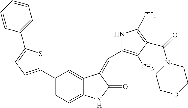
C1(C2=CC=C(C3=CC=CC=C3)S2)=CC=C2C(=C1)C(=CC1=C(C)C(C(N3CCOCC3)=O)=C(C)N1)C(=O)N2
